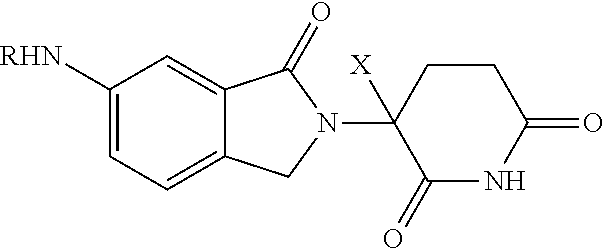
C1([RHN])=CC=C2C(=C1)C(=O)N(C1([X])C(=O)NC(=O)CC1)C2
